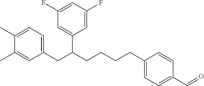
C1(C)=CC=C(CC(CCCCC2=CC=C(C=O)C=C2)C2=CC(F)=CC(F)=C2)C=C1C
